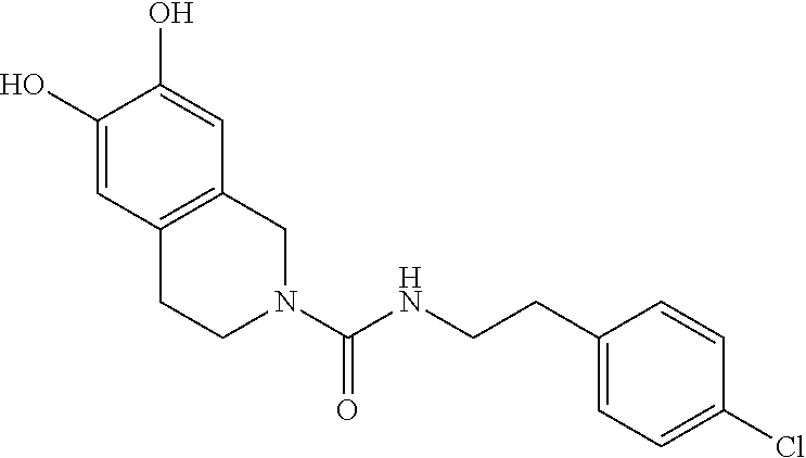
C1(CCNC(N2CC3=C(CC2)C=C(O)C(O)=C3)=O)=CC=C(Cl)C=C1
